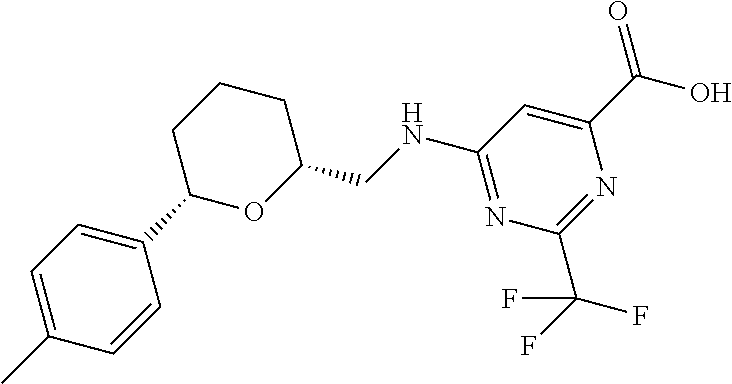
C1=C(C)C=CC(C2OC(CNC3=NC(C(F)(F)F)=NC(C(=O)O)=C3)CCC2)=C1
